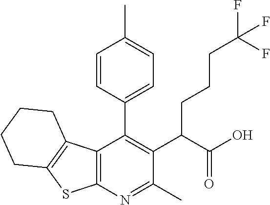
C12=C(N=C(C)C(C(C(O)=O)CCCC(F)(F)F)=C1C1=CC=C(C)C=C1)SC1=C2CCCC1
